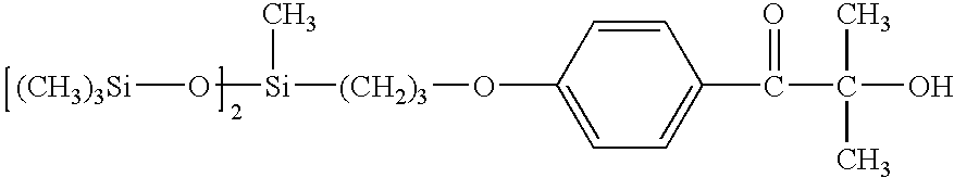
[(CH3)3Si]O[Si]([(CH2)3]OC1=CC=C(C(C(O)(C)C)=O)C=C1)C
